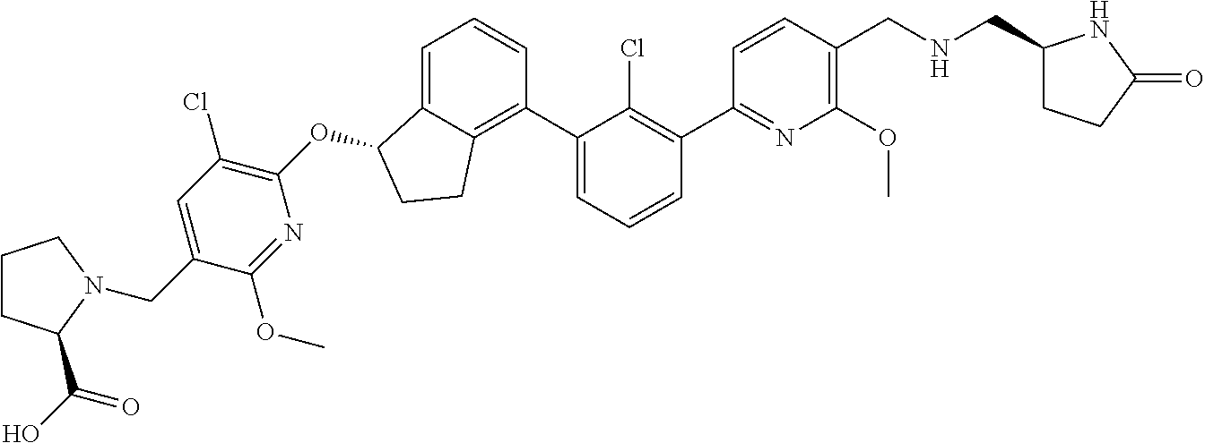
O(C1C2=CC=CC(C3=CC=CC(C4=NC(OC)=C(CNCC5CCC(=O)N5)C=C4)=C3Cl)=C2CC1)C1=C(Cl)C=C(CN2C(C(O)=O)CCC2)C(OC)=N1
